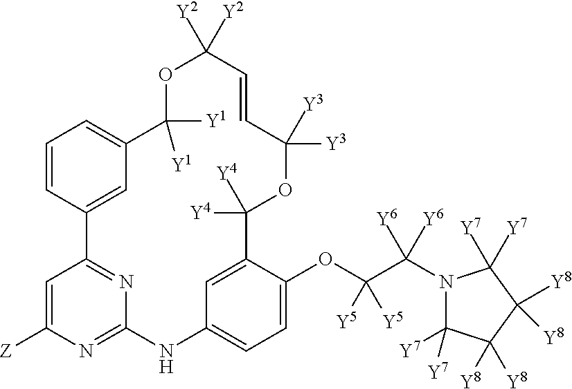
C1=CC2=CC(=C1)C([Y1])([Y1])OC([Y2])([Y2])C=CC([Y3])([Y3])OC([Y4])([Y4])C1=CC(=CC=C1OC(C(N1C([Y7])([Y7])C([Y8])([Y8])C([Y8])([Y8])C1([Y7])[Y7])([Y6])[Y6])([Y5])[Y5])NC1=NC([Z])=CC2=N1
